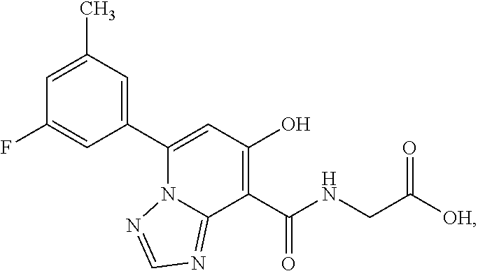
C1(C2=CC(C)=CC(F)=C2)=CC(O)=C(C(NCC([OH])=O)=O)C2=NC=NN12
